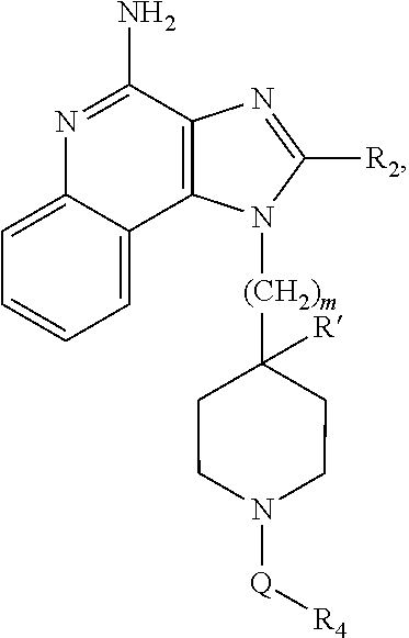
N1=C(N)C2=C(C3=CC=CC=C13)N([(CH2)m]C1([R])CCN([Q][R4])CC1)C([R2])=N2
